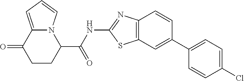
C1CC(C(NC2=NC3=C(C=C(C4=CC=C(Cl)C=C4)C=C3)S2)=O)N2C(=CC=C2)C1=O
